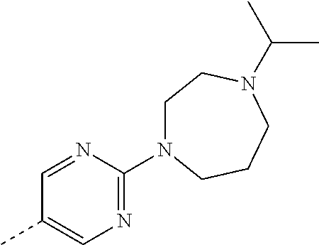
C1=NC(N2CCN(C(C)C)CCC2)=NC=C1C
